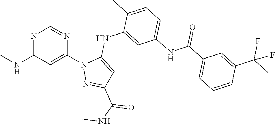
N1=C(NC)C=C(N2N=C(C(NC)=O)C=C2NC2=CC(NC(C3=CC=CC(C(C)(F)F)=C3)=O)=CC=C2C)N=C1
